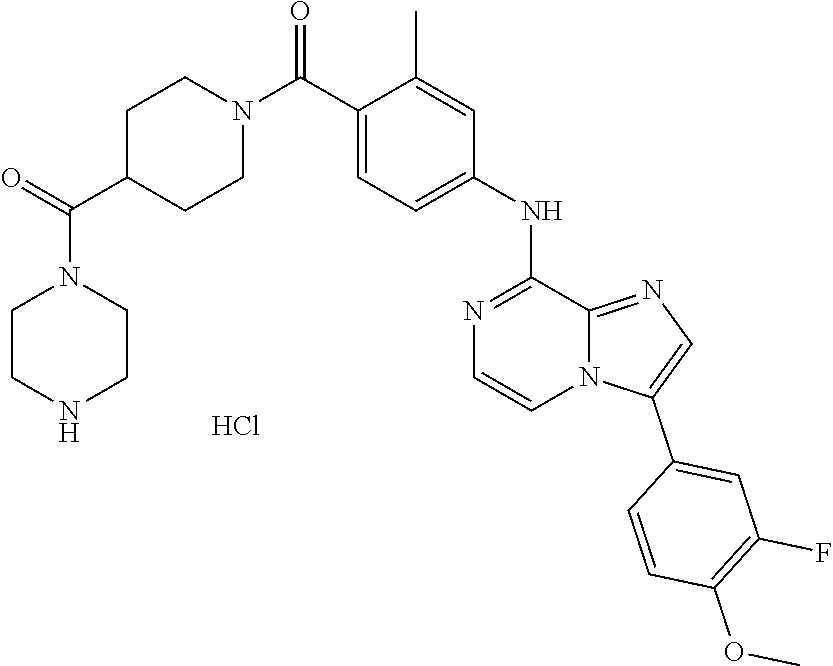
C(C1=CC=C(NC2=NC=CN3C2=NC=C3C2=CC(F)=C(OC)C=C2)C=C1C)(N1CCC(C(=O)N2CCNCC2)CC1)=O.Cl
